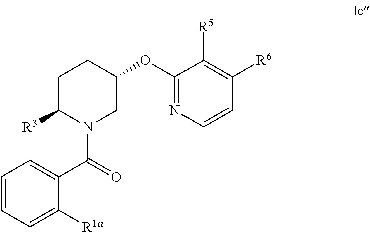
C1(OC2CN(C(=O)C3=CC=CC=C3[R1a])C([R3])CC2)=NC=CC([R6])=C1[R5]
